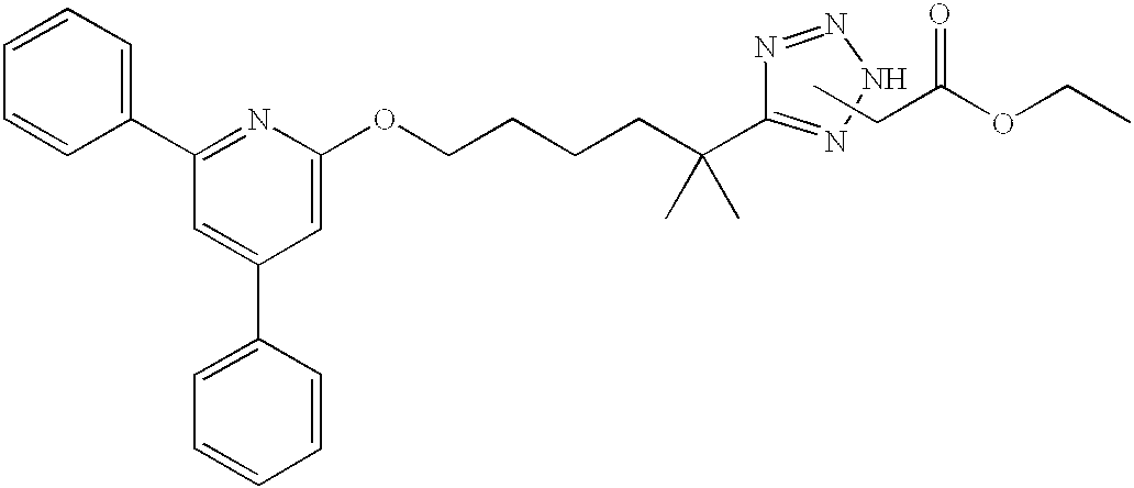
C1=CC(C2=NC(OCCCCC(C3=NNN=N3)(C)C)=CC(C3=CC=CC=C3)=C2)=CC=C1.C(C)C(OCC)=O
